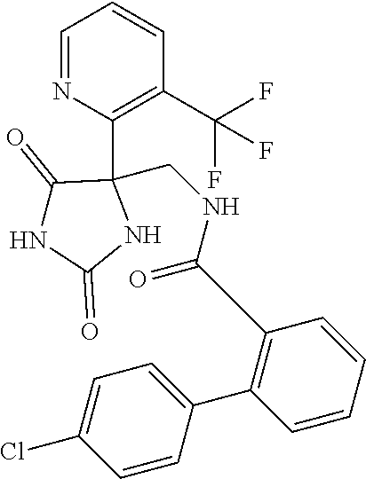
C1(C(NCC2(C3=C(C(F)(F)F)C=CC=N3)C(=O)NC(=O)N2)=O)=C(C2=CC=C(Cl)C=C2)C=CC=C1
